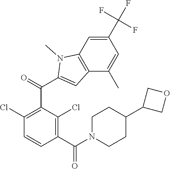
C1(Cl)=C(C(=O)C2=CC3=C(C=C(C(F)(F)F)C=C3C)N2C)C(Cl)=C(C(=O)N2CCC(C3COC3)CC2)C=C1
